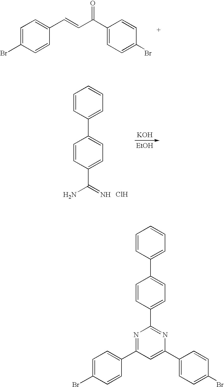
C1=C(Br)C=CC(C=CC(C2=CC=C(Br)C=C2)=O)=C1.[KOH].[EtOH].C1=CC(C2=CC=C(C(N)=N)C=C2)=CC=C1.Cl.C1=CC(C2=CC=C(C3=NC(C4=CC=C(Br)C=C4)=CC(C4=CC=C(Br)C=C4)=N3)C=C2)=CC=C1
